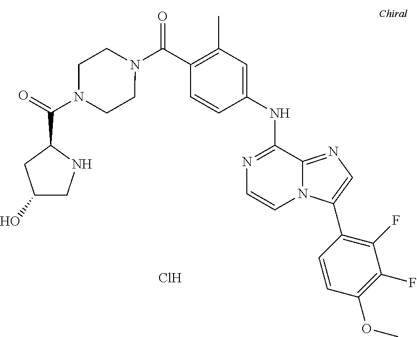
N1=C(NC2=CC(C)=C(C(=O)N3CCN(C(C4CC(O)CN4)=O)CC3)C=C2)C2=NC=C(C3=C(F)C(F)=C(OC)C=C3)N2C=C1.Cl
